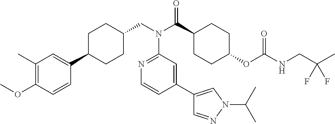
C1(C)=C(OC)C=CC(C2CCC(CN(C3=NC=CC(C4=CN(C(C)C)N=C4)=C3)C(=O)C3CCC(OC(=O)NCC(C)(F)F)CC3)CC2)=C1
